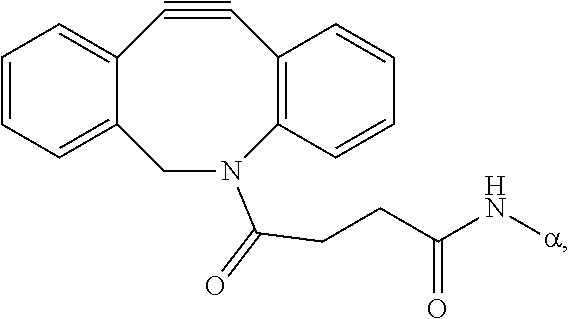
C12=CC=CC=C1CN(C(=O)CCC(N[a])=O)C1=C(C#C2)C=CC=C1
